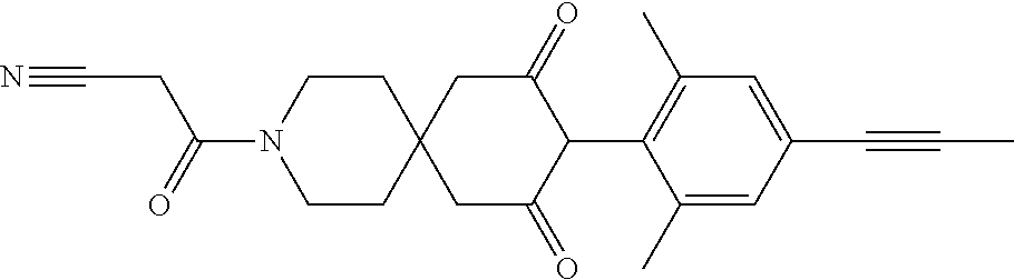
C1CN(C(=O)CC#N)CCC12CC(=O)C(C1=C(C)C=C(C#CC)C=C1C)C(=O)C2
